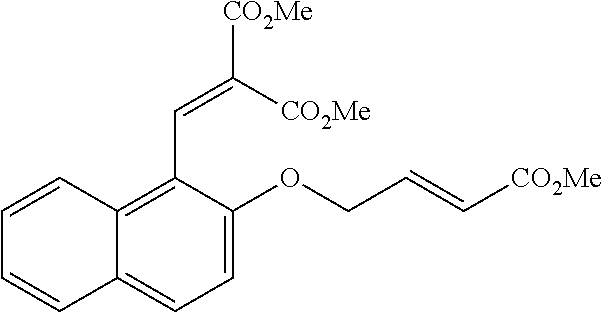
C12=C(C=C([CO2Me])[CO2Me])C(OCC=C[CO2Me])=CC=C1C=CC=C2
